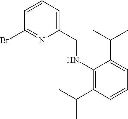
C1(CNC2=C(C(C)C)C=CC=C2C(C)C)=CC=CC(Br)=N1
